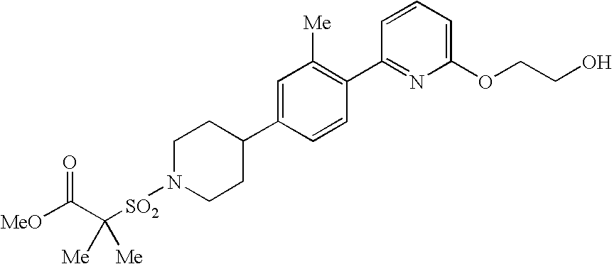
[MeO]C(C([SO2]N1CCC(C2=CC([Me])=C(C3=NC(OCCO)=CC=C3)C=C2)CC1)([Me])[Me])=O
